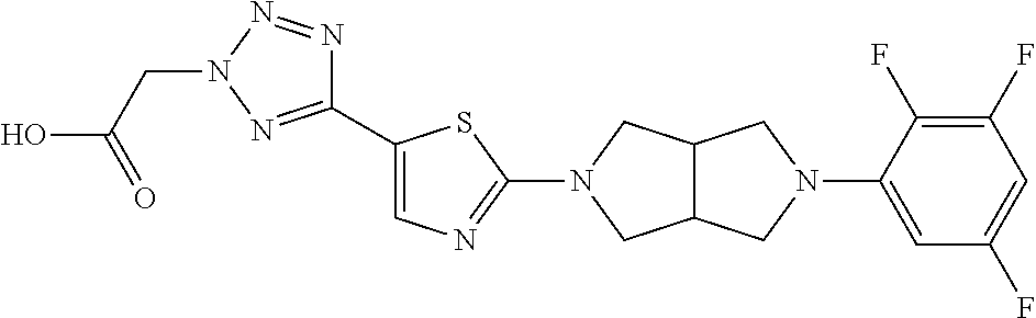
C1(C2=CN=C(N3CC4C(C3)CN(C3=CC(F)=CC(F)=C3F)C4)S2)=NN(CC(O)=O)N=N1
